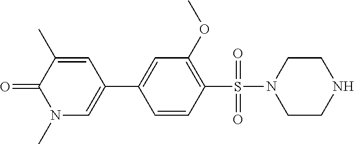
O=C1N(C)C=C(C2=CC(OC)=C(S(=O)(N3CCNCC3)=O)C=C2)C=C1C
